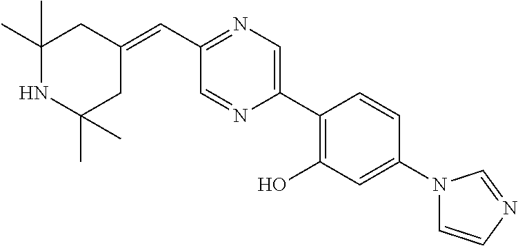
C(C1=NC=C(C2=C(O)C=C(N3C=CN=C3)C=C2)N=C1)=C1CC(C)(C)NC(C)(C)C1
